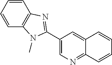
C1=CC=CC2=C1N=C(C1=CN=C3C(=C1)C=CC=C3)N2C
